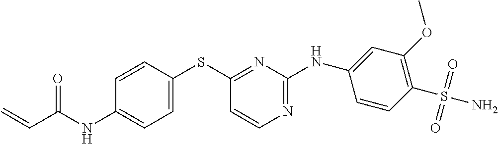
C1=CC(SC2=NC(NC3=CC(OC)=C(S(N)(=O)=O)C=C3)=NC=C2)=CC=C1NC(C=C)=O
